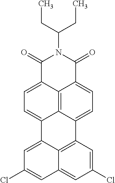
C1(=O)C2=CC=C3C4=C2C(=CC=C4C2=C4C3=CC(Cl)=CC4=CC(Cl)=C2)C(=O)N1C(CC)CC
